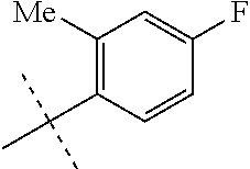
C1=CC(F)=CC([Me])=C1C(C)(C)C
